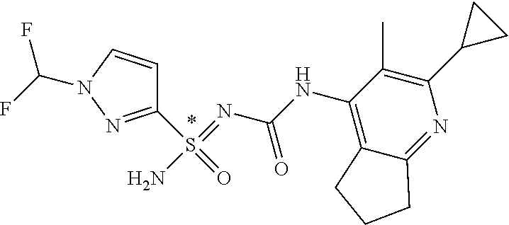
N1(C(F)F)N=C(S(=O)(=NC(NC2=C3C(=NC(C4CC4)=C2C)CCC3)=O)N)C=C1
